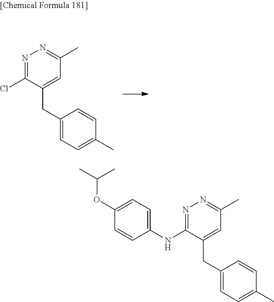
N1=C(Cl)C(CC2=CC=C(C)C=C2)=CC(C)=N1.N1=C(NC2=CC=C(OC(C)C)C=C2)C(CC2=CC=C(C)C=C2)=CC(C)=N1
